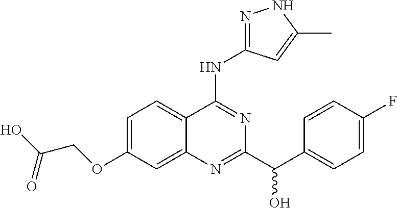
C1=C(OCC(O)=O)C=C2C(=C1)C(NC1=NNC(C)=C1)=NC(C(C1=CC=C(F)C=C1)O)=N2
